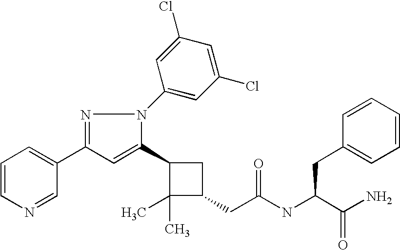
C1(C2=CC(C3=CC=CN=C3)=NN2C2=CC(Cl)=CC(Cl)=C2)C(C)(C)C(CC(=O)NC(CC2=CC=CC=C2)C(N)=O)C1
